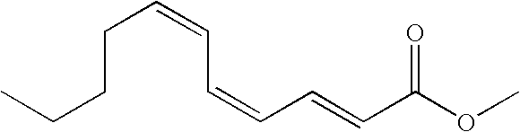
C(C=CC=CC(OC)=O)=CCCCC
